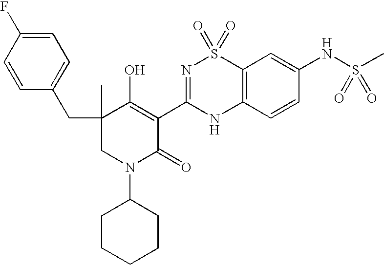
C12=C(C=CC(NS(C)(=O)=O)=C1)NC(C1=C(O)C(C)(CC3=CC=C(F)C=C3)CN(C3CCCCC3)C1=O)=NS2(=O)=O
